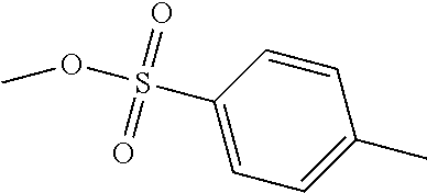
O(S(C1=CC=C(C)C=C1)(=O)=O)C
